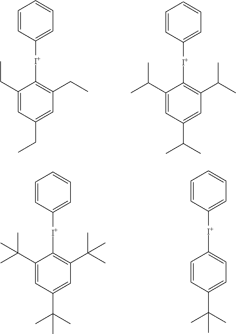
C1=CC([I+]C2=C(C(C)C)C=C(C(C)C)C=C2C(C)C)=CC=C1.C1=CC([I+]C2=C(CC)C=C(CC)C=C2CC)=CC=C1.C1=CC([I+]C2=C(C(C)(C)C)C=C(C(C)(C)C)C=C2C(C)(C)C)=CC=C1.C1=CC([I+]C2=CC=C(C(C)(C)C)C=C2)=CC=C1
